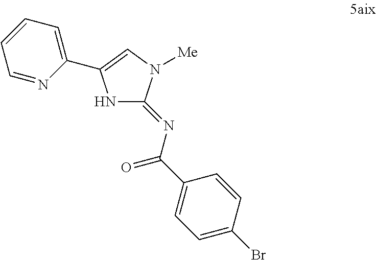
N1C(=NC(=O)C2=CC=C(Br)C=C2)N([Me])C=C1C1=CC=CC=N1
